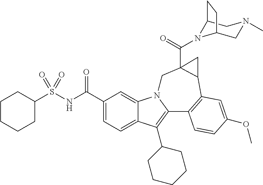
C1CCCC(S(NC(C2=CC=C3C(=C2)N2C(=C3C3CCCCC3)C3=C(C4C(C(=O)N5C6CN(C)CC5CC6)(C2)C4)C=C(OC)C=C3)=O)(=O)=O)C1
